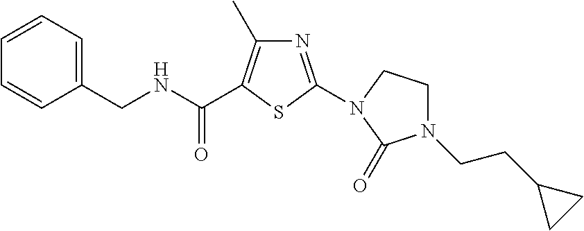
C(CN1CCN(C2=NC(C)=C(C(NCC3=CC=CC=C3)=O)S2)C1=O)C1CC1
